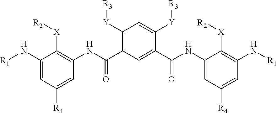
C1(N[R1])=CC([R4])=CC(NC(=O)C2=C([Y][R3])C=C([Y][R3])C(C(=O)NC3=CC([R4])=CC(N[R1])=C3[X][R2])=C2)=C1[X][R2]
